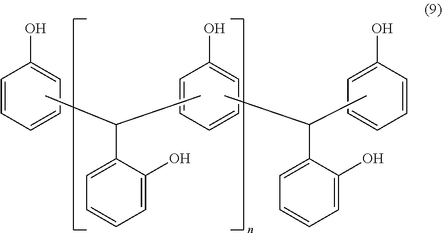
C1=CC=CC=C1O.C1=C(C(C)C)C(O)=CC=C1.C1=CC=CC=C1O.C1=C(C(C)C)C(O)=CC=C1.C1=C(O)C=CC=C1
